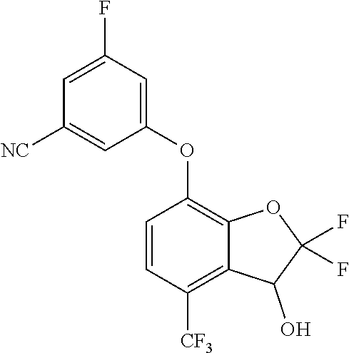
C1=CC([CF3])=C2C(=C1OC1=CC(F)=CC([NC])=C1)OC(F)(F)C2O
